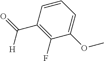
C1(F)=C(C(=O)[H])C=CC=C1OC
